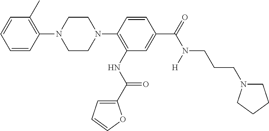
C1CN(C2=C(NC(C3=CC=CO3)=O)C=C(C(=O)N(CCCN3CCCC3)[H])C=C2)CCN1C1=C(C)C=CC=C1
